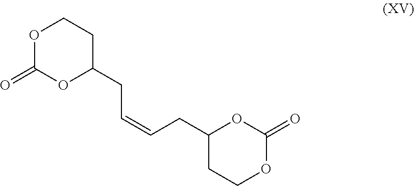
O1C(=O)OC(CC=CCC2CCOC(=O)O2)CC1
